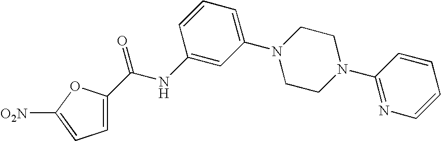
[O2N]C1=CC=C(C(NC2=CC(N3CCN(C4=NC=CC=C4)CC3)=CC=C2)=O)O1
